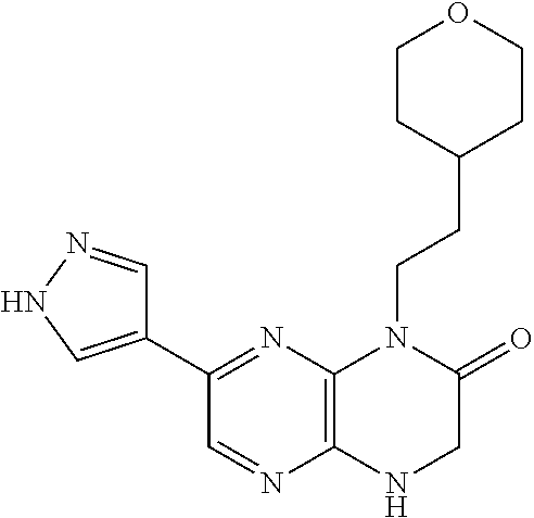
C12=C(N=C(C3=CNN=C3)C=N1)N(CCC1CCOCC1)C(=O)CN2
